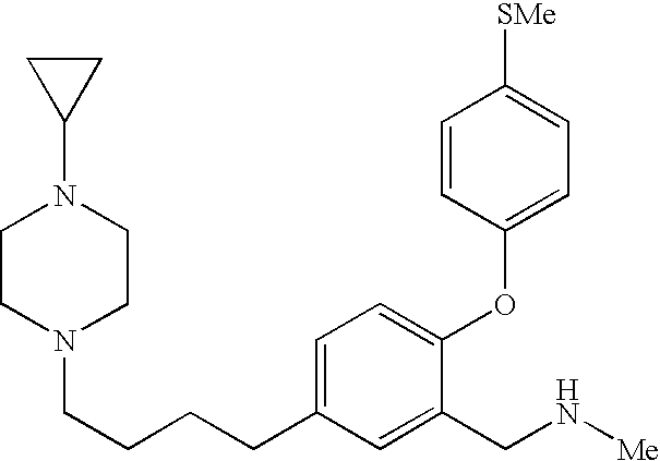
C1CN(CCCCC2=CC=C(OC3=CC=C([SMe])C=C3)C(CN[Me])=C2)CCN1C1CC1
